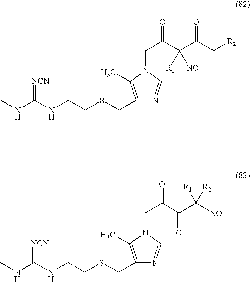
C1(CSCCNC(NC)=[NCN])=C(C)N(CC(C(C(C[R2])=O)([R1])[NO])=O)C=N1.C1(CSCCNC(NC)=[NCN])=C(C)N(CC(=O)C(C([NO])([R1])[R2])=O)C=N1
